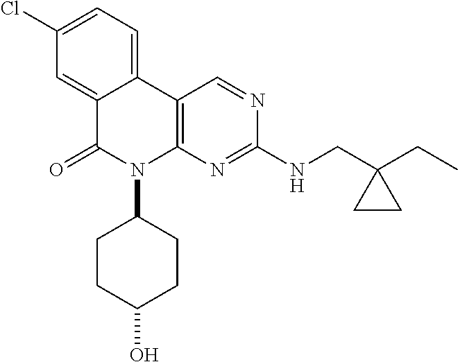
C12=CC(Cl)=CC=C1C1=C(N(C3CCC(O)CC3)C2=O)N=C(NCC2(CC)CC2)N=C1
